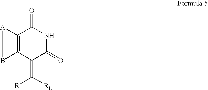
C12=C(C(=C([RL])[R1])C(=O)NC1=O)B[A]2
